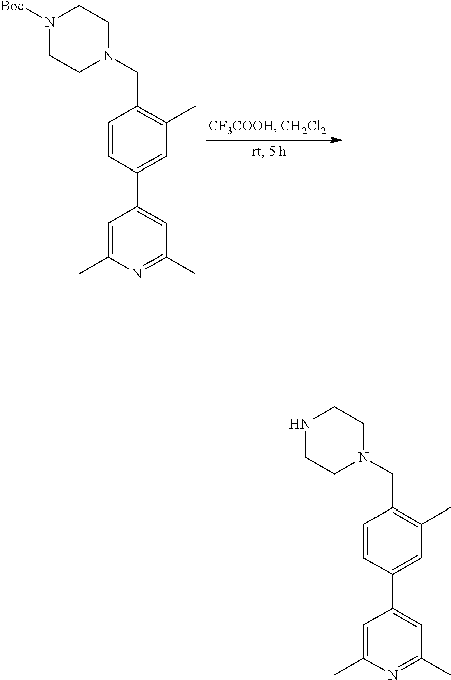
C1=C(C)N=C(C)C=C1C1=CC(C)=C(CN2CCN([Boc])CC2)C=C1.C1=C(C)N=C(C)C=C1C1=CC(C)=C(CN2CCNCC2)C=C1
